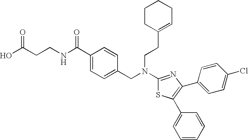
N(C1=NC(C2=CC=C(Cl)C=C2)=C(C2=CC=CC=C2)S1)(CC1=CC=C(C(NCCC(O)=O)=O)C=C1)CCC1=CCCCC1
